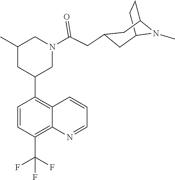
C1=CC(C(F)(F)F)=C2C(=C1C1CN(C(=O)CC3CC4N(C)C(CC4)C3)CC(C)C1)C=CC=N2
